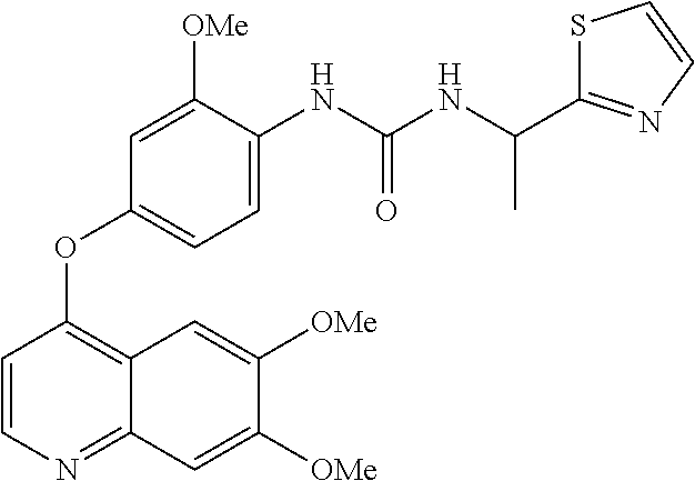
C1=CN=C2C(=C1OC1=CC=C(NC(NC(C3=NC=CS3)C)=O)C([OMe])=C1)C=C([OMe])C([OMe])=C2
